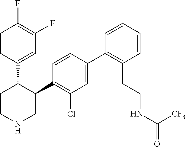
C1(C2=C(Cl)C=C(C3=C(CCNC([CF3])=O)C=CC=C3)C=C2)C(C2=CC(F)=C(F)C=C2)CCNC1
